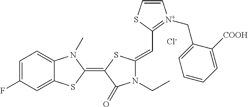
[Cl-].C1=C(F)C=C2C(=C1)N(C)C(=C1C(=O)N(CC)C(=CC3=[N+](CC4=CC=CC=C4[COOH])C=CS3)S1)S2
